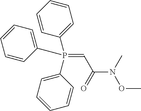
C1=CC(P(C2=CC=CC=C2)(C2=CC=CC=C2)=CC(N(C)OC)=O)=CC=C1
